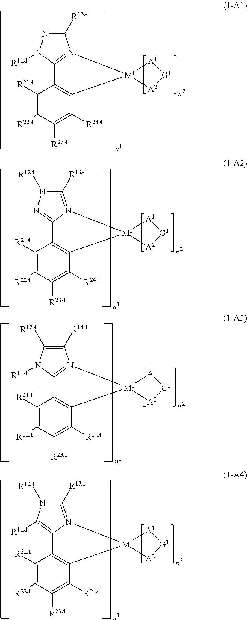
[M1]12([A2][G1][A1]1)C1=C(C([R21A])=C([R22A])C([R23A])=C1[R24A])C1=N2C([R13A])=NN1[R11A].[M1]12([A2][G1][A1]1)C1=C(C([R21A])=C([R22A])C([R23A])=C1[R24A])C1=NN([R12A])C([R13A])=N21.[M1]12([A2][G1][A1]1)C1=C(C([R21A])=C([R22A])C([R23A])=C1[R24A])C1=N2C([R13A])=C([R12A])N1[R11A].[M1]12([A2][G1][A1]1)C1=C(C([R21A])=C([R22A])C([R23A])=C1[R24A])C1=C([R11A])N([R12A])C([R13A])=N21
